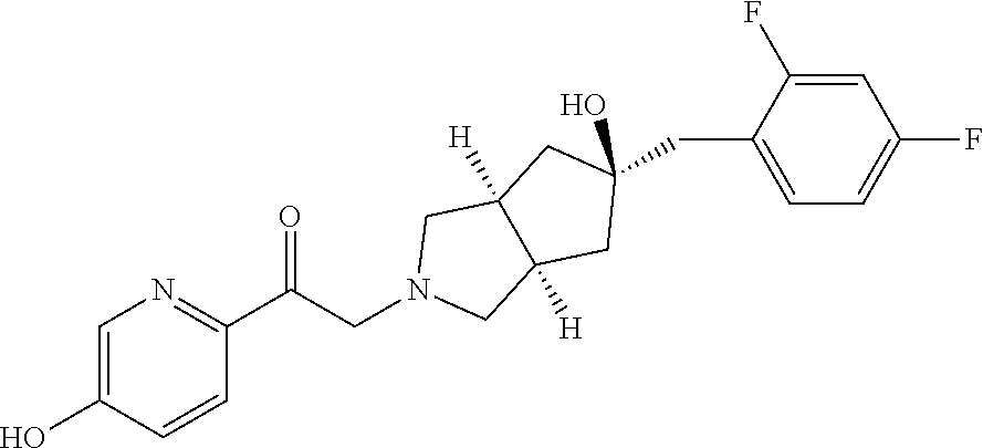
C1=C(O)C=CC(C(CN2CC3([H])C([H])(C2)CC(CC2=CC=C(F)C=C2F)(O)C3)=O)=N1
